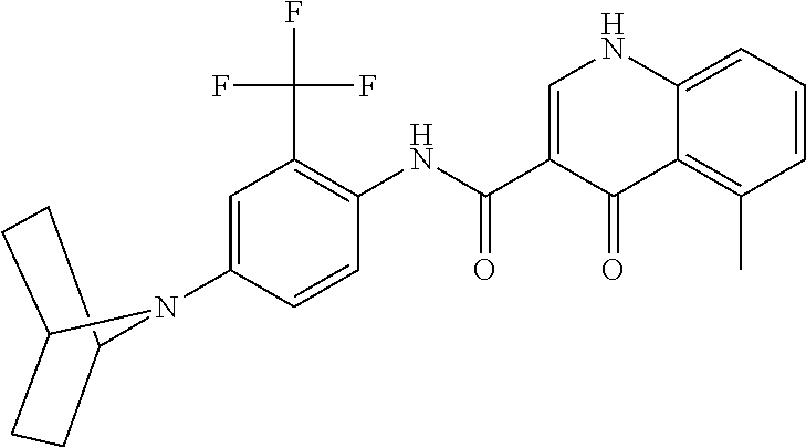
C1=C(C(NC2=C(C(F)(F)F)C=C(N3C4CCC3CC4)C=C2)=O)C(=O)C2=C(C)C=CC=C2N1
